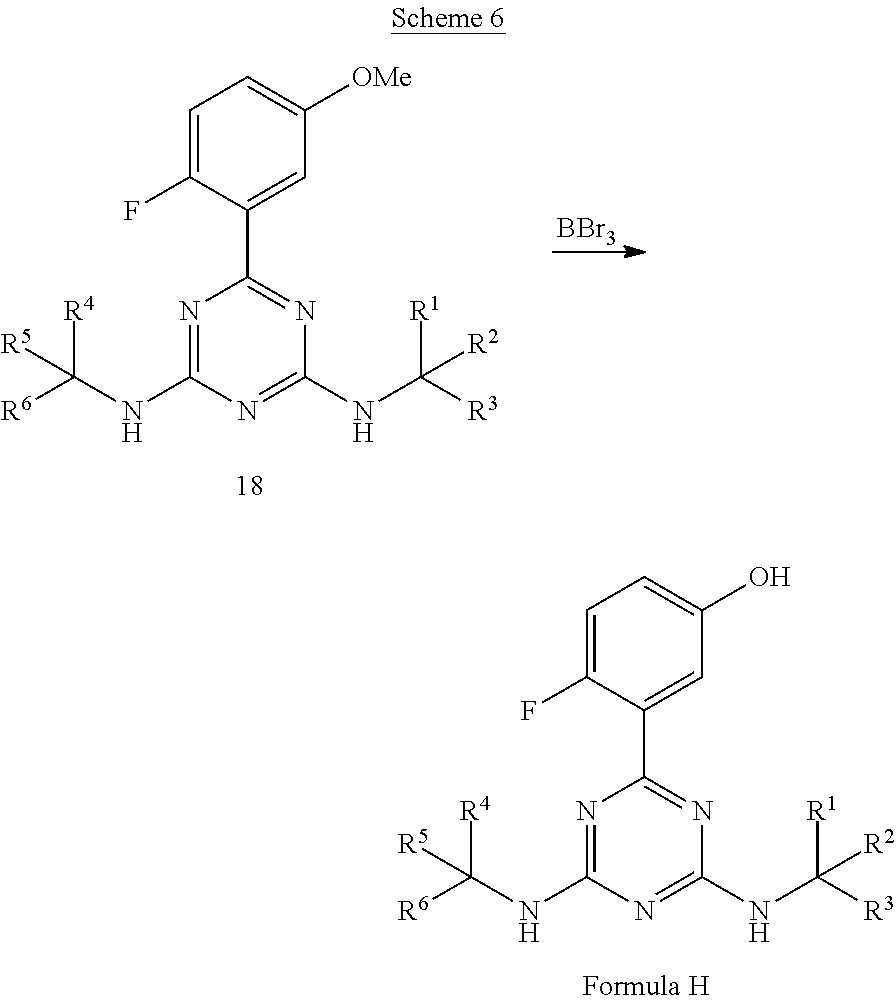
C1(NC([R6])([R4])[R5])=NC(C2=CC([OMe])=CC=C2F)=NC(NC([R3])([R1])[R2])=N1.[BBr3].C1(NC([R6])([R4])[R5])=NC(C2=CC(O)=CC=C2F)=NC(NC([R3])([R1])[R2])=N1
